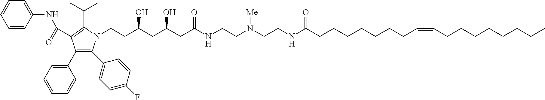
C1=CC(NC(=O)C2=C(C(C)C)N(CCC(CC(CC(NCCN(CCNC(CCCCCCCC=CCCCCCCCC)=O)[Me])=O)O)O)C(C3=CC=C(F)C=C3)=C2C2=CC=CC=C2)=CC=C1
